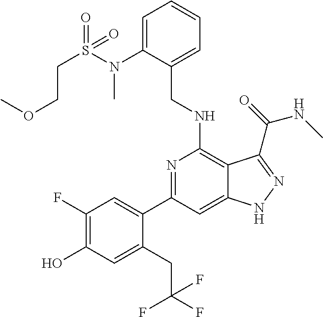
C1(C2=CC(F)=C(O)C=C2CC(F)(F)F)=NC(NCC2=CC=CC=C2N(S(=O)(=O)CCOC)C)=C2C(=C1)NN=C2C(NC)=O
